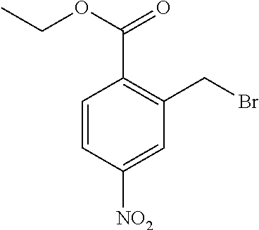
C1=CC([NO2])=CC(CBr)=C1C(OCC)=O
